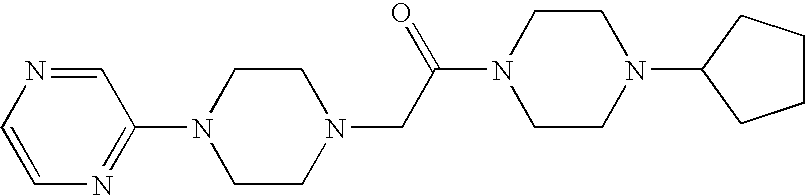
N1(CC(N2CCN(C3CCCC3)CC2)=O)CCN(C2=NC=CN=C2)CC1
